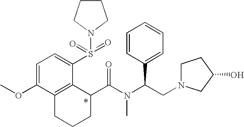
C(N(C(CN1CCC(O)C1)C1=CC=CC=C1)C)(=O)C1C2=C(CCC1)C(OC)=CC=C2S(=O)(=O)N1CCCC1
